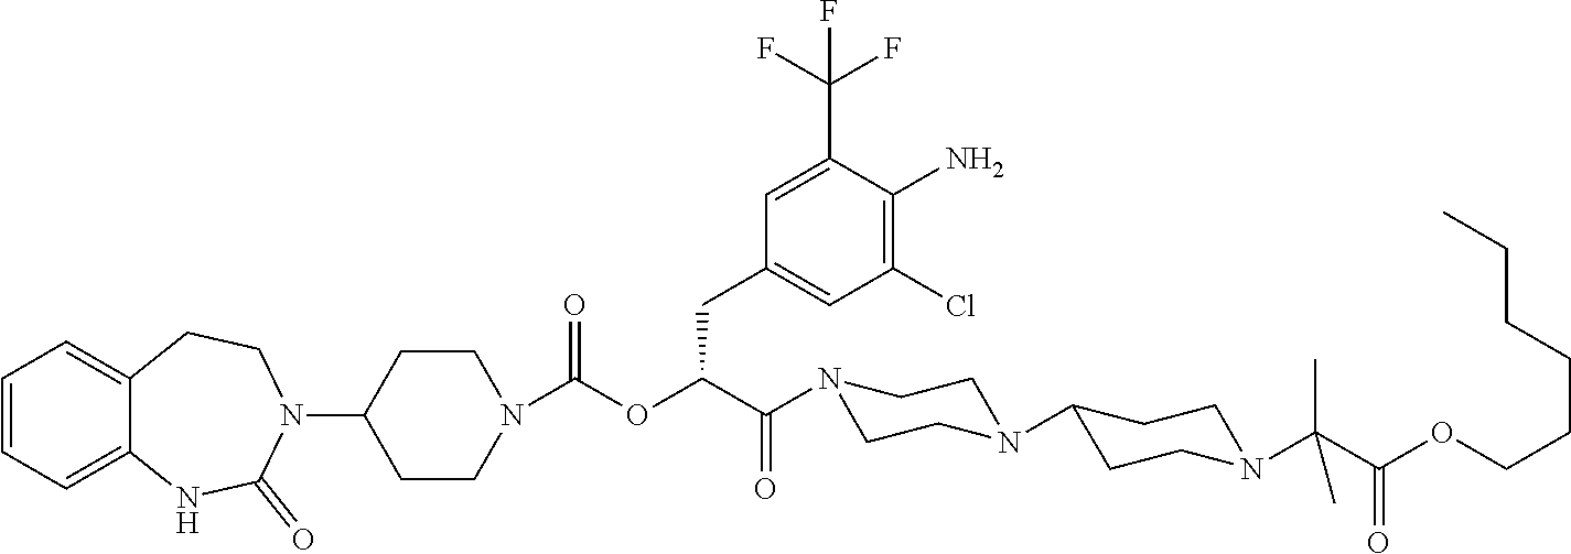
C1=CC=C2C(=C1)CCN(C1CCN(C(OC(C(N3CCN(C4CCN(C(C(OCCCCCC)=O)(C)C)CC4)CC3)=O)CC3=CC(Cl)=C(N)C(C(F)(F)F)=C3)=O)CC1)C(=O)N2
